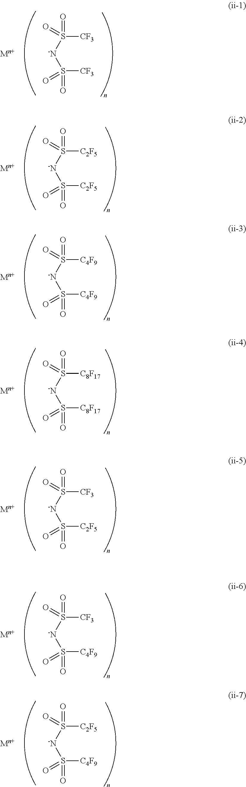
O=S([CF3])(=O)[-N]S([CF3])(=O)=O.O=S([C2F5])(=O)[-N]S([C2F5])(=O)=O.O=S([C4F9])(=O)[-N]S([C4F9])(=O)=O.O=S([C8F17])(=O)[-N]S([C8F17])(=O)=O.O=S([CF3])(=O)[-N]S([C2F5])(=O)=O.O=S([CF3])(=O)[-N]S([C4F9])(=O)=O.O=S([C2F5])(=O)[-N]S([C4F9])(=O)=O
